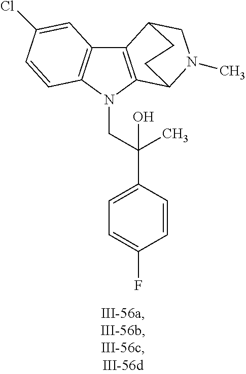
C12=C(N(CC(C3=CC=C(F)C=C3)(C)O)C3=C1C=C(Cl)C=C3)C1N(C)CC2CC1
